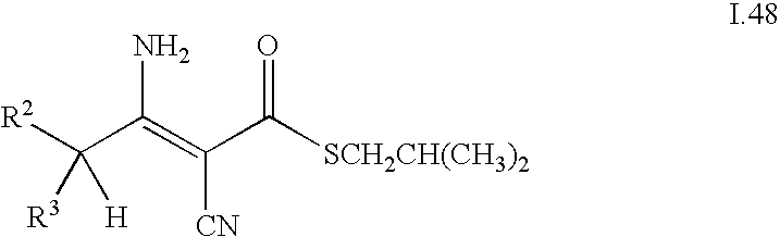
[R2]C(C(=C(C([SCH2CH(CH3)2])=O)[CN])N)([H])[R3]
